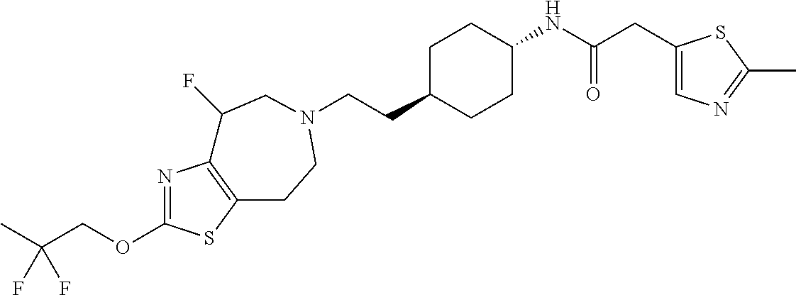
C(CC1CCC(NC(CC2=CN=C(C)S2)=O)CC1)N1CCC2=C(N=C(OCC(C)(F)F)S2)C(F)C1
